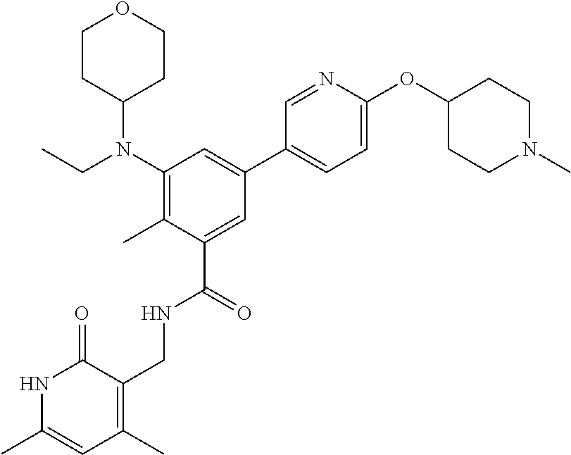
C1(N(CC)C2CCOCC2)=C(C)C(C(=O)NCC2=C(C)C=C(C)NC2=O)=CC(C2=CC=C(OC3CCN(C)CC3)N=C2)=C1
